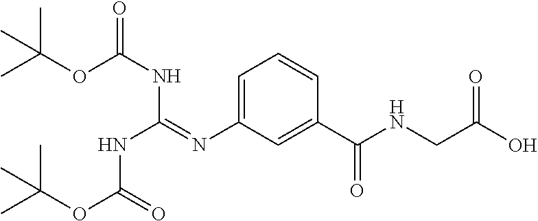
C1=C(N=C(NC(OC(C)(C)C)=O)NC(OC(C)(C)C)=O)C=C(C(NCC(O)=O)=O)C=C1
